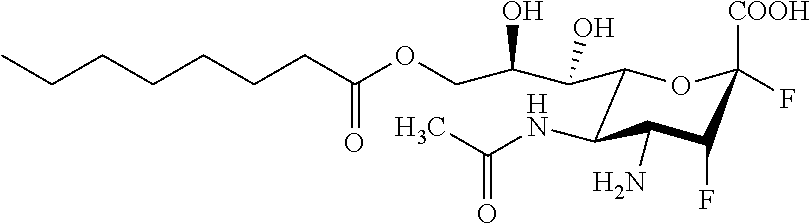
C1(C(O)C(COC(CCCCCCC)=O)O)C(NC(C)=O)C(N)C(F)C([COOH])(F)O1
